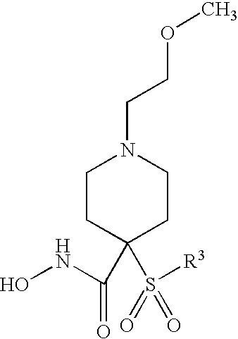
C1CC(C(=O)NO)(S([R3])(=O)=O)CCN1CCOC
